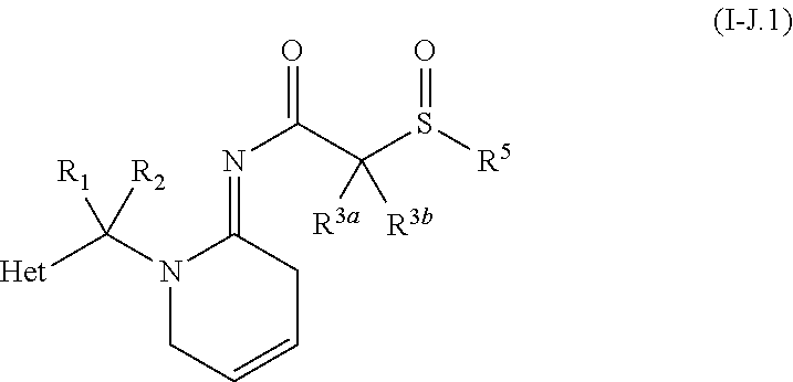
N1(C([R1])([Het])[R2])CC=CCC1=NC(C(S([R5])=O)([R3b])[R3a])=O
